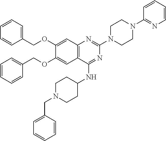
C12=C(C(NC3CCN(CC4=CC=CC=C4)CC3)=NC(N3CCN(C4=NC=CC=C4)CC3)=N1)C=C(OCC1=CC=CC=C1)C(OCC1=CC=CC=C1)=C2
